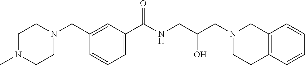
C1(CN2CCN(C)CC2)=CC(C(NCC(CN2CCC3=C(C2)C=CC=C3)O)=O)=CC=C1
